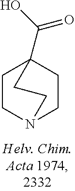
C1CN2CCC1(C(O)=O)CC2
